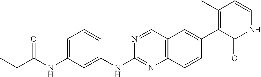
C1=C(NC(CC)=O)C=C(NC2=NC3=C(C=N2)C=C(C2=C(C)C=CNC2=O)C=C3)C=C1
